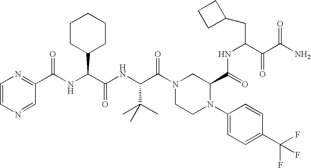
C1=CN=CC(C(NC(C(NC(C(N2CCN(C3=CC=C(C(F)(F)F)C=C3)C(C(=O)NC(C(C(N)=O)=O)CC3CCC3)C2)=O)C(C)(C)C)=O)C2CCCCC2)=O)=N1
